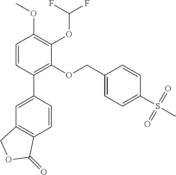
C1=CC(C2=CC3=C(C=C2)C(=O)OC3)=C(OCC2=CC=C(S(C)(=O)=O)C=C2)C(OC(F)F)=C1OC
